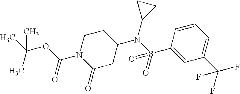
N1(C(OC(C)(C)C)=O)C(=O)CC(N(S(C2=CC(C(F)(F)F)=CC=C2)(=O)=O)C2CC2)CC1
